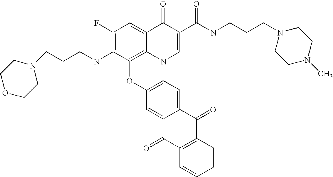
C12=C3C(=CC(F)=C1NCCCN1CCOCC1)C(=O)C(C(=O)NCCCN1CCN(C)CC1)=CN3C1=C(O2)C=C2C(=C1)C(=O)C1=C(C2=O)C=CC=C1
